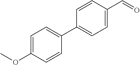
C1=C(OC)C=CC(C2=CC=C(C=O)C=C2)=C1
